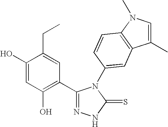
C1(O)=CC(O)=C(C2=NNC(=S)N2C2=CC3=C(C=C2)N(C)C=C3C)C=C1CC
